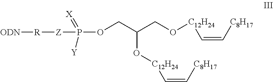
[ODN][R][Z]P([Y])(=[X])OCC(CO[C12H24]C=C[C8H17])O[C12H24]C=C[C8H17]
